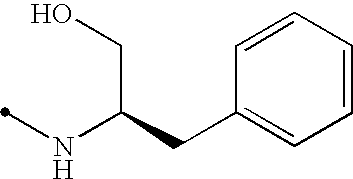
N(C(CC1=CC=CC=C1)CO)C
